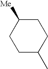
C1CC(C)CCC1[Me]
